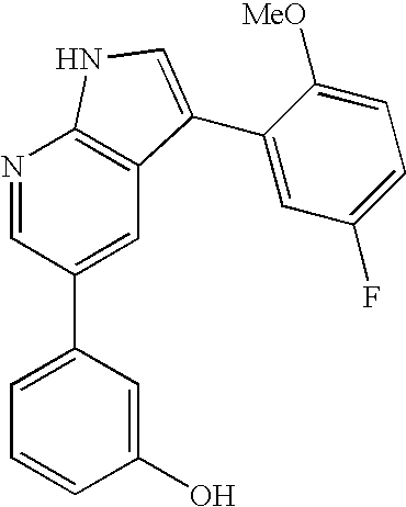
N1=CC(C2=CC=CC(O)=C2)=CC2=C1NC=C2C1=CC(F)=CC=C1[MeO]
